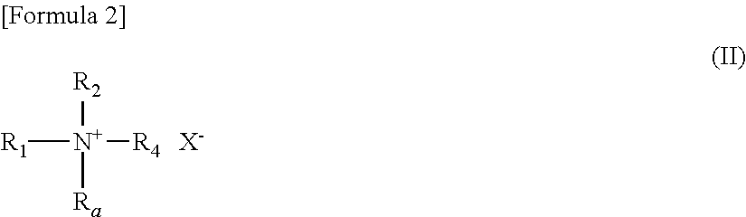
[R1][N+]([R4])([R2])[Ra].[X-]
